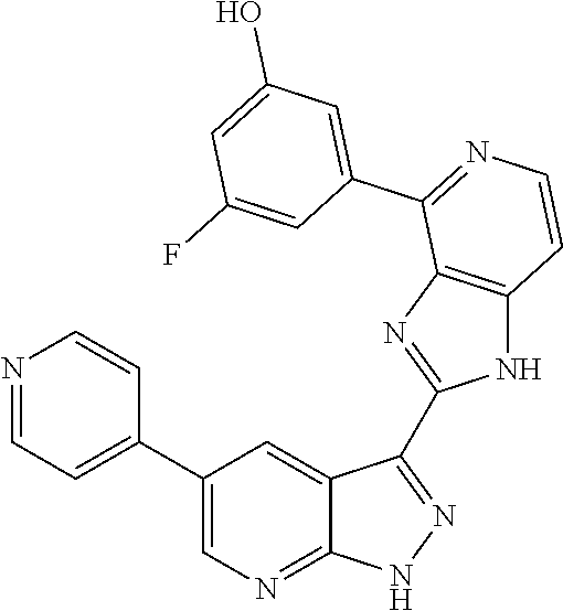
N1=CC=C(C2=CN=C3C(=C2)C(C2=NC4=C(N2)C=CN=C4C2=CC(O)=CC(F)=C2)=NN3)C=C1
